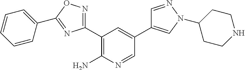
C1(C2=NOC(C3=CC=CC=C3)=N2)=C(N)N=CC(C2=CN(C3CCNCC3)N=C2)=C1
